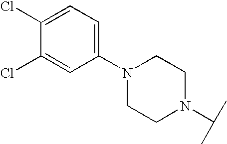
C1N(C(C)C)CCN(C2=CC=C(Cl)C(Cl)=C2)C1
